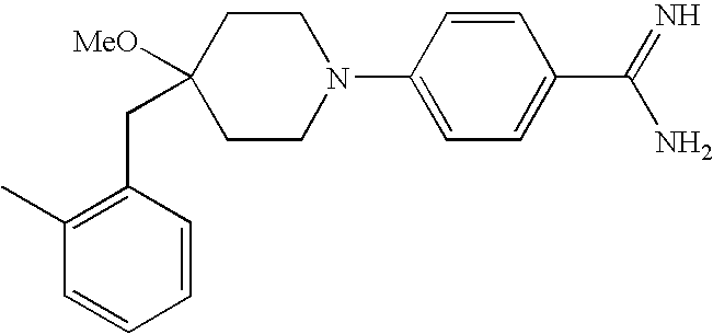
C1=CC(CC2([MeO])CCN(C3=CC=C(C(=N)N)C=C3)CC2)=C(C)C=C1
